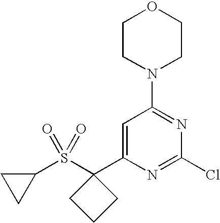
C1=C(C2(S(C3CC3)(=O)=O)CCC2)N=C(Cl)N=C1N1CCOCC1
